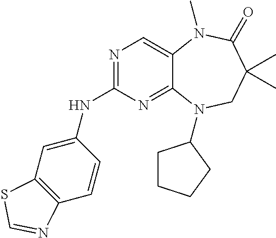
N1=C(NC2=CC3=C(C=C2)N=CS3)N=C2C(=C1)N(C)C(=O)C(C)(C)CN2C1CCCC1
